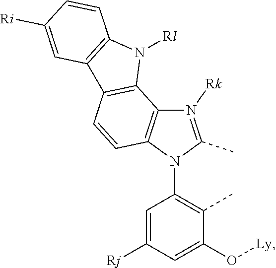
N1([Rk])=C(C)N(C2=C(C)C(O[Ly])=CC([Rj])=C2)C2=C1C1=C(C=C2)C2=C(N1[Rl])C=CC([Ri])=C2
